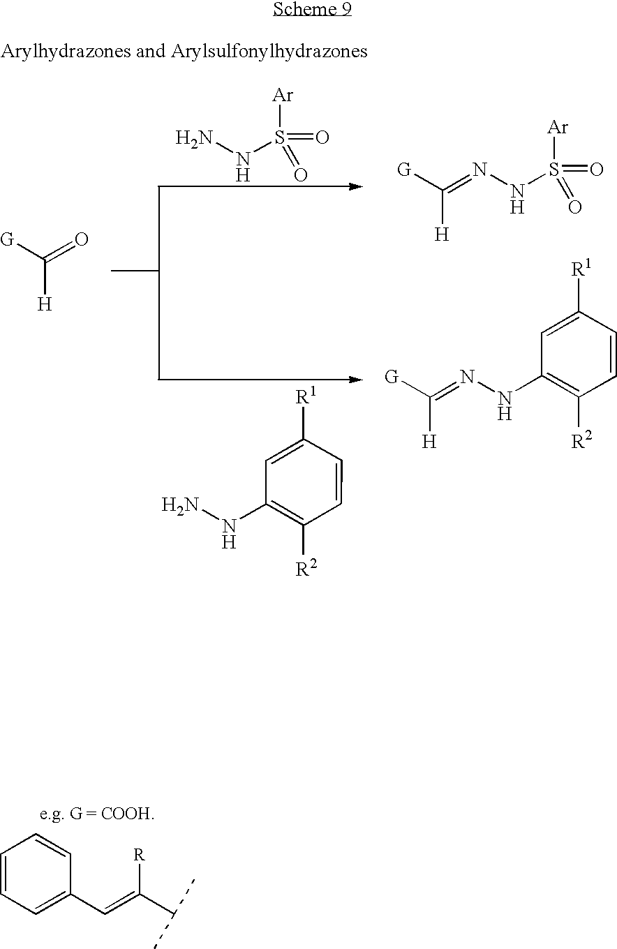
C1=CC=C(C=C(C(C)C)[R])C=C1.[G]C(=O)[H].[G]C(=NNS([Ar])(=O)=O)[H].[G]C(=NNC1=C([R2])C=CC([R1])=C1)[H].NNS(=O)([Ar])=O.C1=C([R1])C=CC([R2])=C1NN
